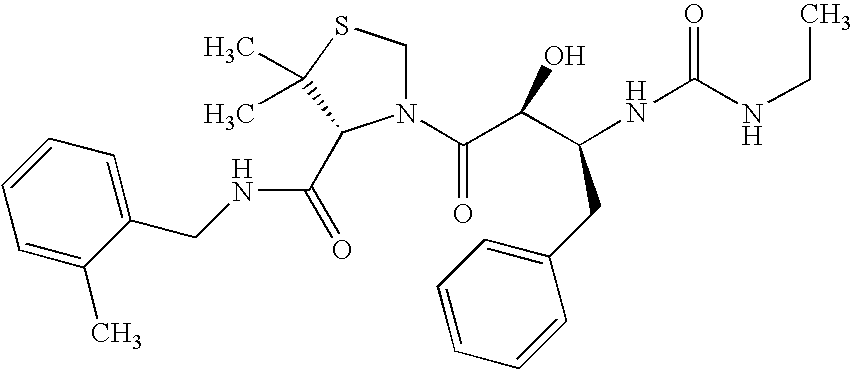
CCNC(NC(C(C(N1CSC(C)(C)C1C(=O)NCC1=CC=CC=C1C)=O)O)CC1=CC=CC=C1)=O
